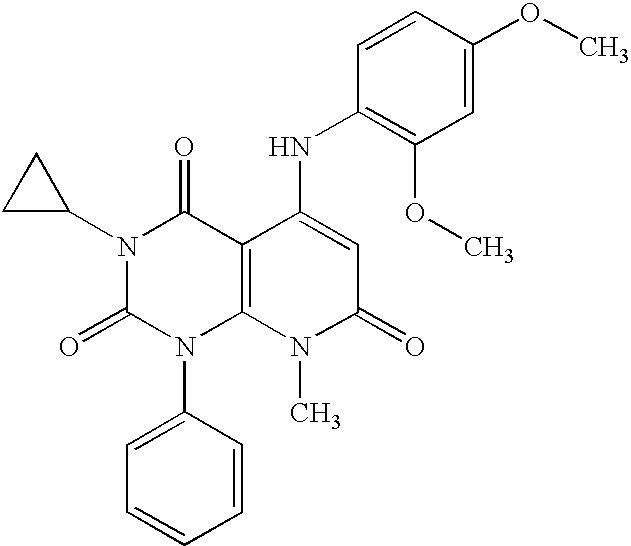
N1(C2CC2)C(=O)N(C2=CC=CC=C2)C2=C(C1=O)C(NC1=C(OC)C=C(OC)C=C1)=CC(=O)N2C
